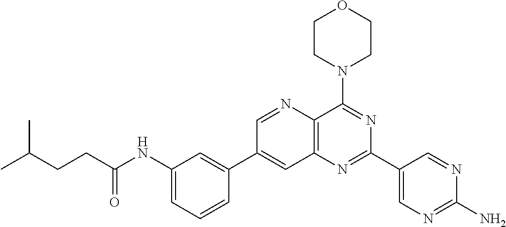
C1(NC(CCC(C)C)=O)=CC=CC(C2=CC3=C(C(N4CCOCC4)=NC(C4=CN=C(N)N=C4)=N3)N=C2)=C1
